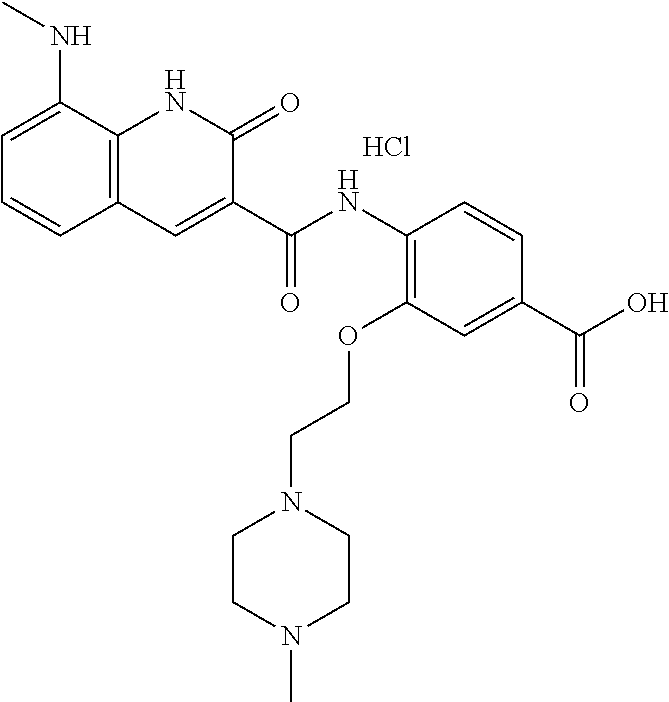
C(=O)(NC1=C(OCCN2CCN(C)CC2)C=C(C(O)=O)C=C1)C1=CC2=C(NC1=O)C(NC)=CC=C2.Cl
